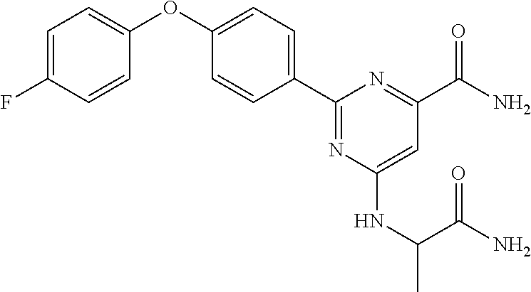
C1(C2=CC=C(OC3=CC=C(F)C=C3)C=C2)=NC(NC(C)C(N)=O)=CC(C(=O)N)=N1
